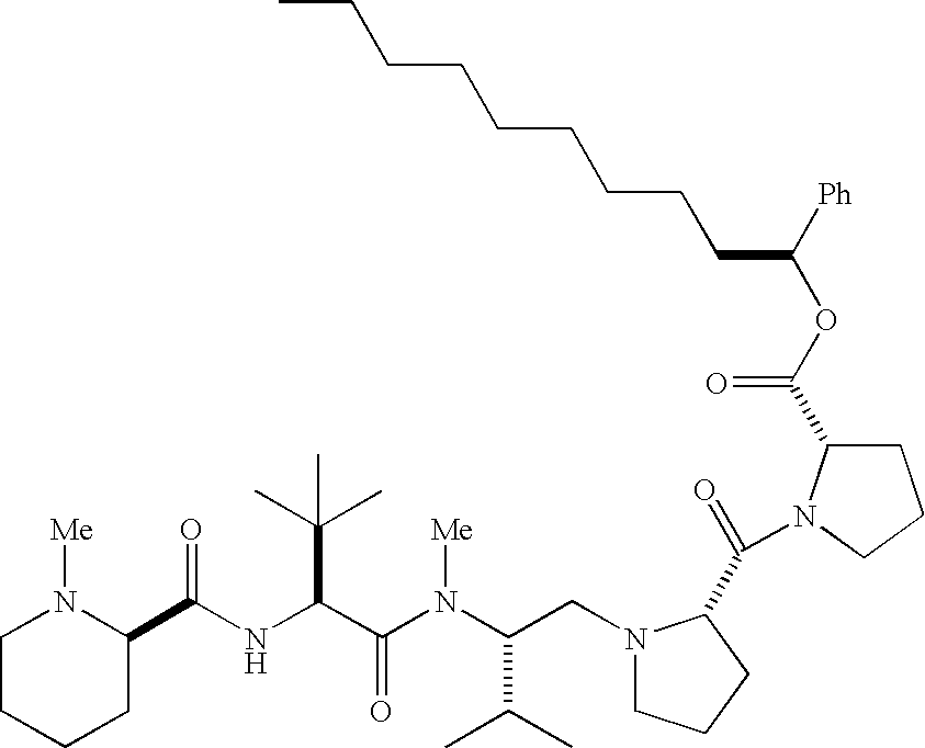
N(C(C(N(C(C(C)C)CN1CCCC1C(=O)N1CCCC1C(OC(CCCCCCCCC)[Ph])=O)[Me])=O)C(C)(C)C)C(=O)C1N([Me])CCCC1
